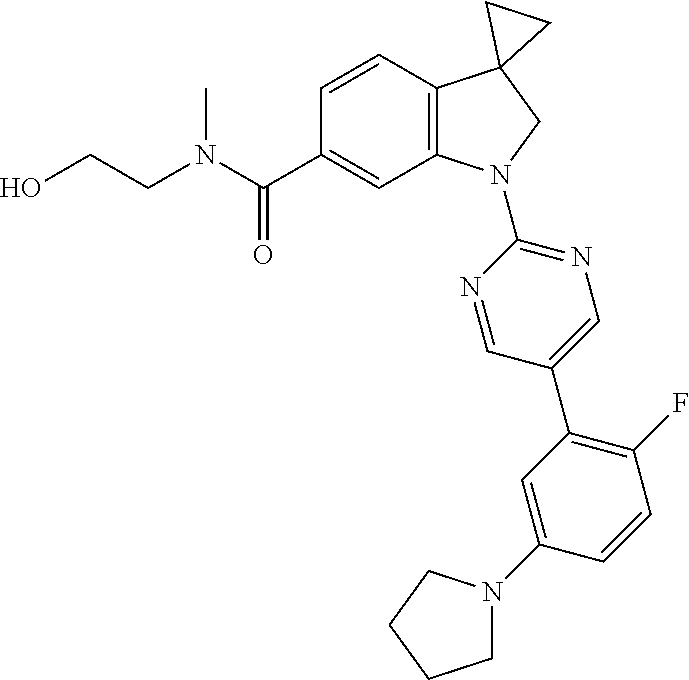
C(C1=CC2=C(C=C1)C1(CN2C2=NC=C(C3=C(F)C=CC(N4CCCC4)=C3)C=N2)CC1)(=O)N(C)CCO
